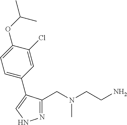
N1=C(CN(CCN)C)C(C2=CC=C(OC(C)C)C(Cl)=C2)=CN1
